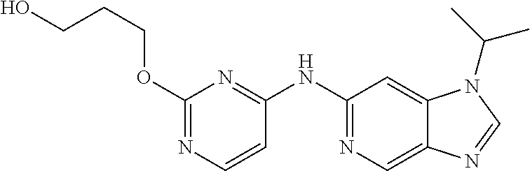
C1(OCCCO)=NC=CC(NC2=NC=C3C(=C2)N(C(C)C)C=N3)=N1
